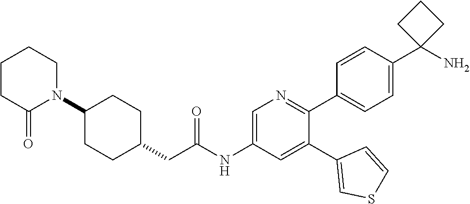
N1(C2CCC(CC(NC3=CN=C(C4=CC=C(C5(N)CCC5)C=C4)C(C4=CSC=C4)=C3)=O)CC2)CCCCC1=O
